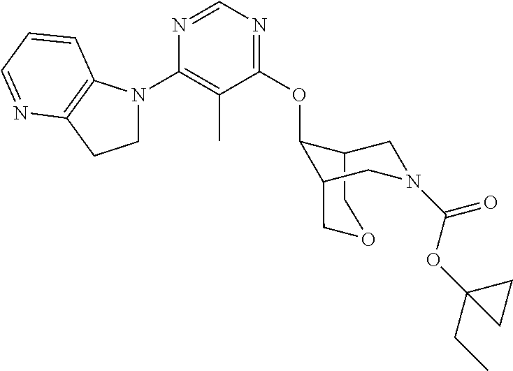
C1(OC2C3CN(C(=O)OC4(CC)CC4)CC2COC3)=NC=NC(N2CCC3=C2C=CC=N3)=C1C
